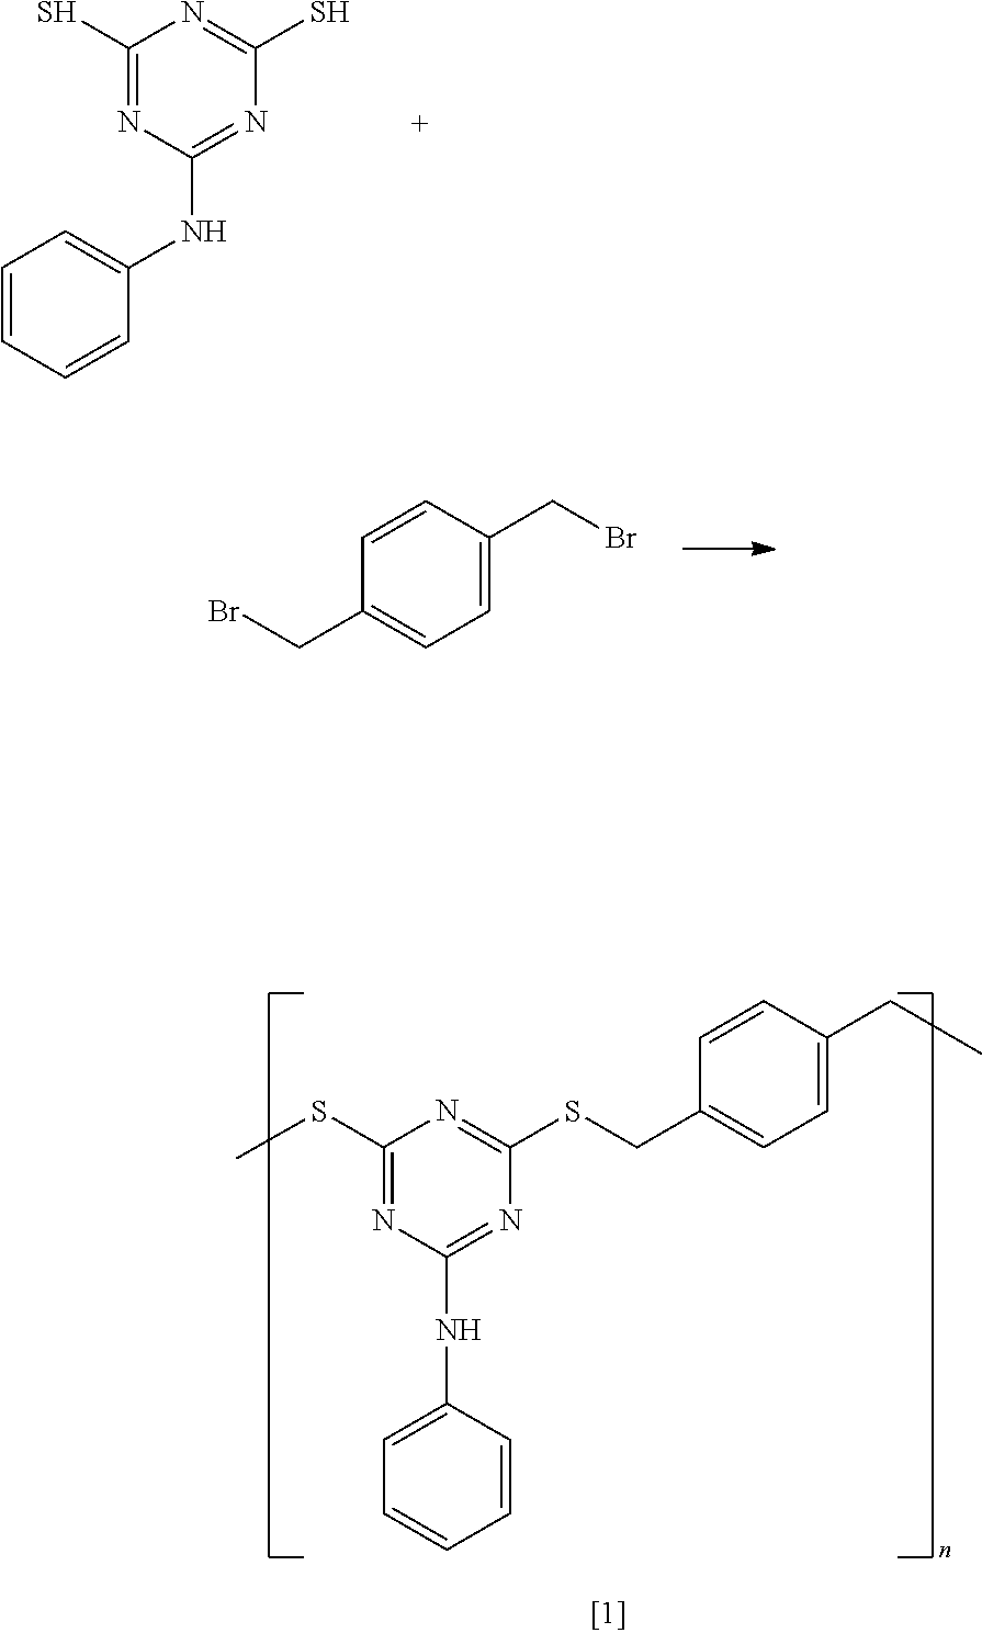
C1(SC)=NC(NC2=CC=CC=C2)=NC(SCC2=CC=C(CC)C=C2)=N1.C1(S)=NC(NC2=CC=CC=C2)=NC(S)=N1.C1=CC(CBr)=CC=C1CBr
